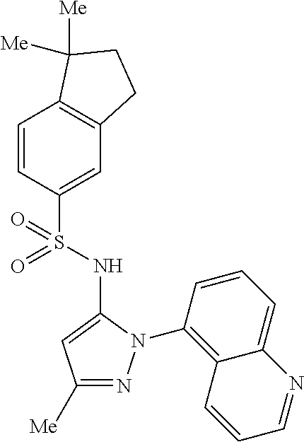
C1=CC(S(=O)(NC2=CC([Me])=NN2C2=C3C(=CC=C2)N=CC=C3)=O)=CC2=C1C([Me])([Me])CC2
